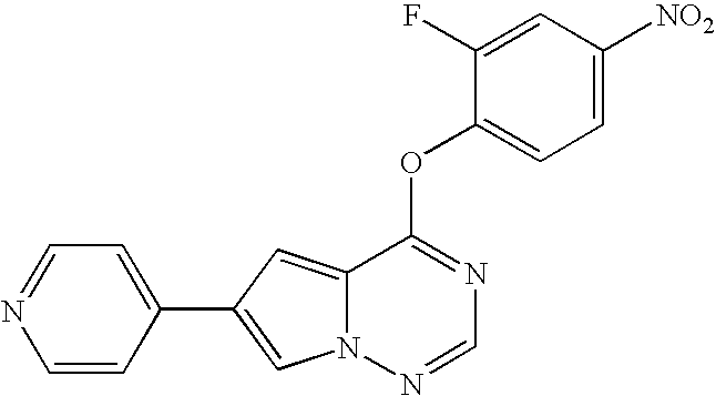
O(C1=NC=NN2C1=CC(C1=CC=NC=C1)=C2)C1=CC=C([NO2])C=C1F
